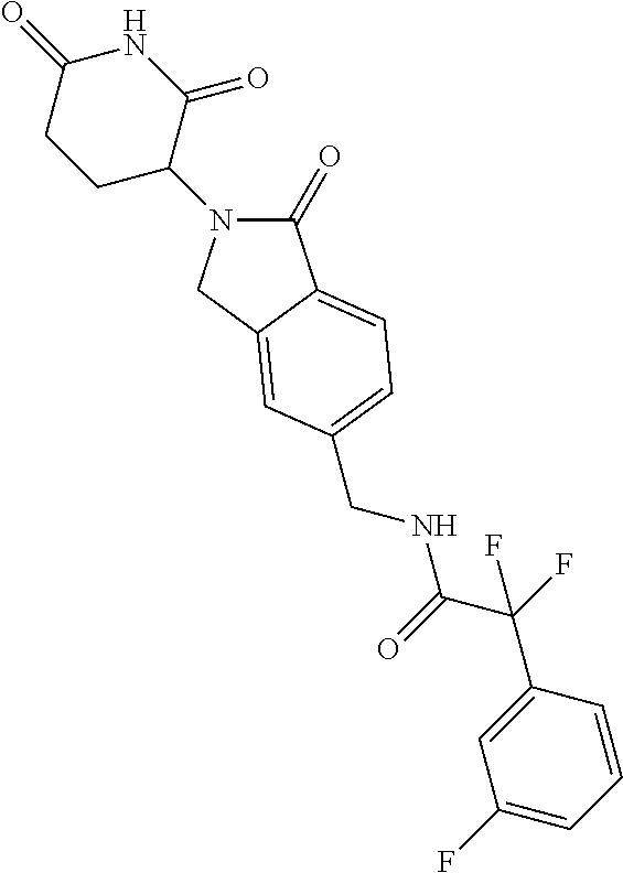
C1(=O)N(C2C(=O)NC(=O)CC2)CC2=CC(CNC(C(F)(C3=CC(F)=CC=C3)F)=O)=CC=C12
